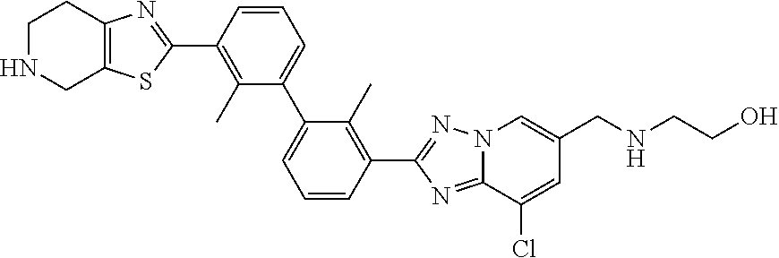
N(CCO)CC1=CN2C(=NC(C3=C(C)C(C4=CC=CC(C5=NC6=C(S5)CNCC6)=C4C)=CC=C3)=N2)C(Cl)=C1
